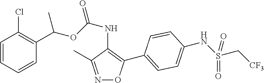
C1=CC=CC(C(OC(NC2=C(C3=CC=C(NS(C[CF3])(=O)=O)C=C3)ON=C2C)=O)C)=C1Cl
